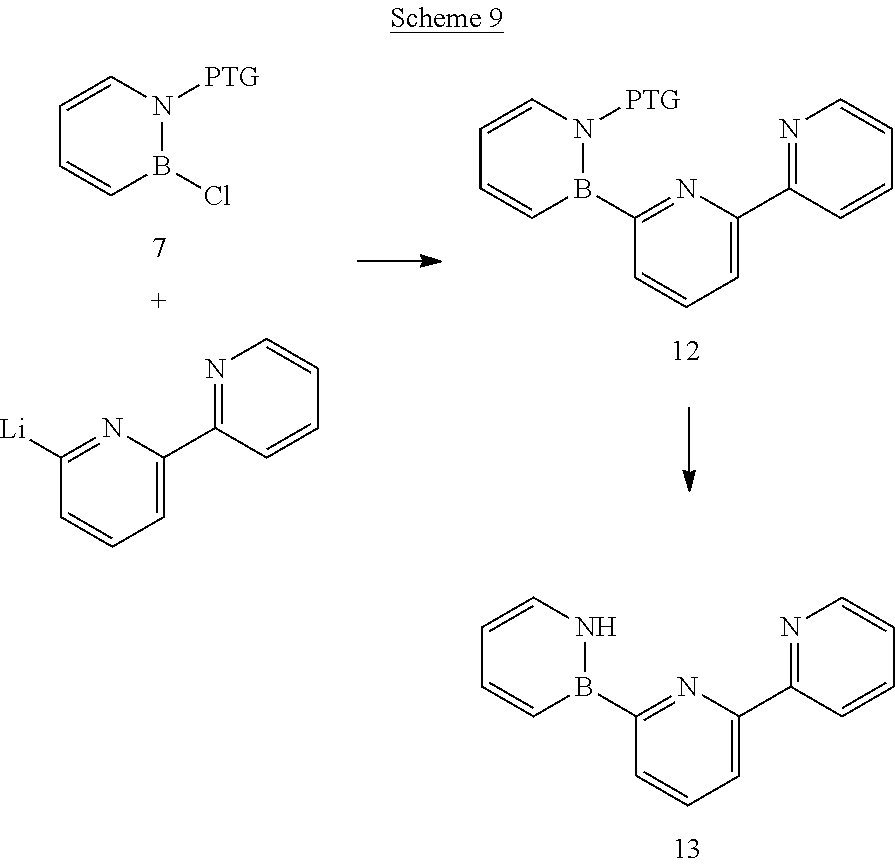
C1=CB(C2=NC(C3=NC=CC=C3)=CC=C2)NC=C1.C1=CB(C2=NC(C3=NC=CC=C3)=CC=C2)N([PTG])C=C1.C1=CB(Cl)N([PTG])C=C1.[Li]C1=NC(C2=NC=CC=C2)=CC=C1
